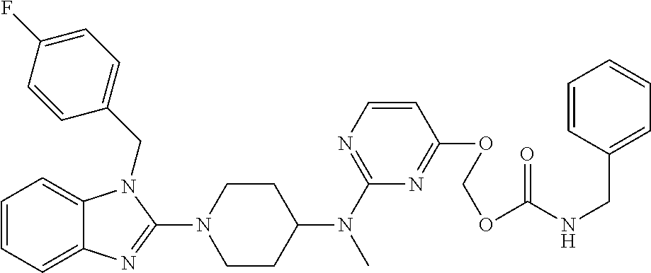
C1=CC=C2C(=C1)N(CC1=CC=C(F)C=C1)C(N1CCC(N(C)C3=NC=CC(OCOC(NCC4=CC=CC=C4)=O)=N3)CC1)=N2
